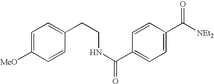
C1=C([MeO])C=CC(CCNC(C2=CC=C(C(=O)[NEt2])C=C2)=O)=C1
